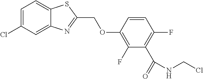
C1=C(Cl)C=C2C(=C1)SC(COC1=C(F)C(C(=O)NCCl)=C(F)C=C1)=N2
